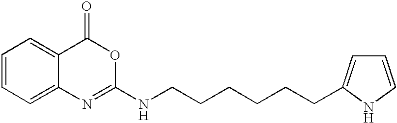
C1=CC=C2C(=C1)C(=O)OC(NCCCCCCC1=CC=CN1)=N2
